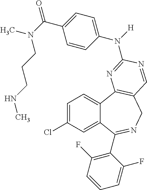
C1=C(Cl)C=C2C(=C1)C1=C(CN=C2C2=C(F)C=CC=C2F)C=NC(N(C2=CC=C(C(=O)N(C)CCCNC)C=C2)[H])=N1
